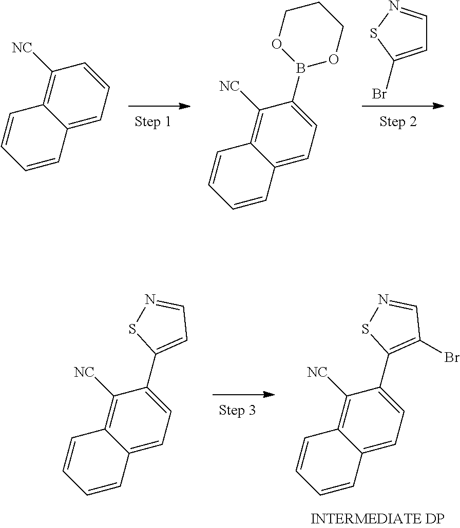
C1=C(Br)SN=C1.B1(C2=CC=C3C(=C2[NC])C=CC=C3)OCCCO1.C1=CC=C2C(=C1[NC])C=CC=C2.C1(Br)=C(C2=CC=C3C(=C2[NC])C=CC=C3)SN=C1.C1=C(C2=CC=C3C(=C2[NC])C=CC=C3)SN=C1
